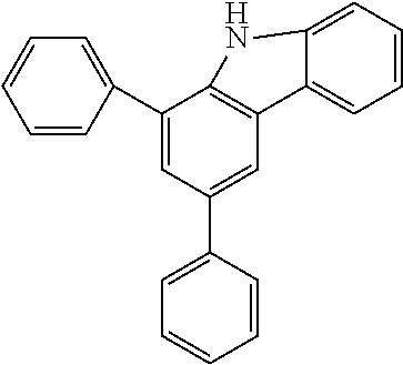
C1(C2=CC=CC=C2)=CC(C2=CC=CC=C2)=CC2=C1NC1=CC=CC=C21
